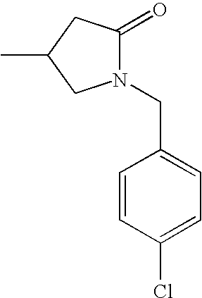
CC1CN(CC2=CC=C(Cl)C=C2)C(=O)C1
